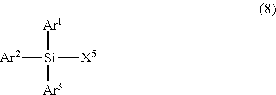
[Ar2][Si]([X5])([Ar1])[Ar3]
